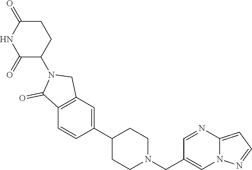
C1(C2=CC3=C(C=C2)C(=O)N(C2CCC(=O)NC2=O)C3)CCN(CC2=CN3C(=CC=N3)N=C2)CC1
